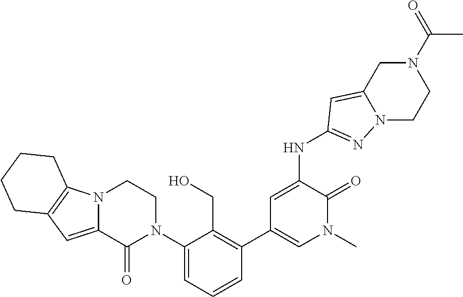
N(C1=CC(C2=C(CO)C(N3CCN4C(=CC5=C4CCCC5)C3=O)=CC=C2)=CN(C)C1=O)C1=NN2C(=C1)CN(C(C)=O)CC2
